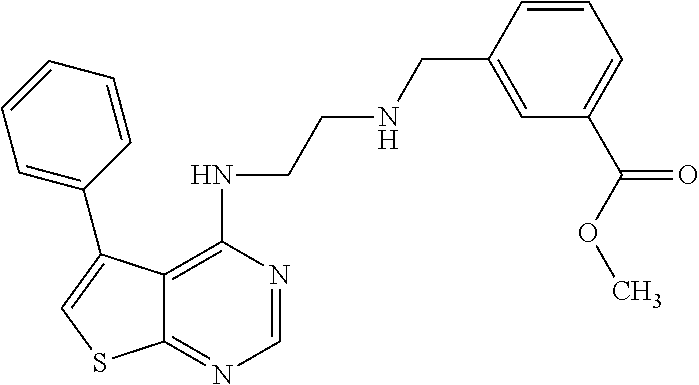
C12=C(NCCNCC3=CC(C(=O)OC)=CC=C3)N=CN=C1SC=C2C1=CC=CC=C1
